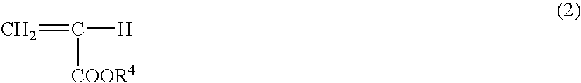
C=C([H])[COOR4]
